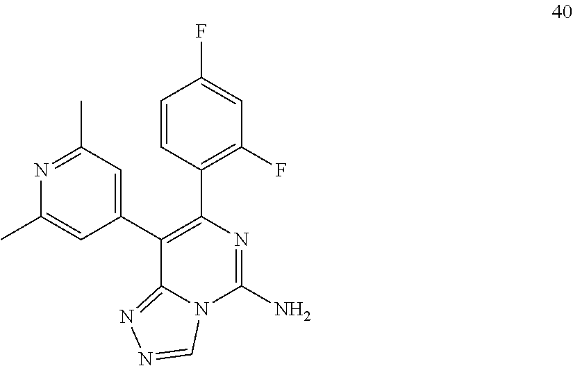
C12=NN=CN1C(N)=NC(C1=C(F)C=C(F)C=C1)=C2C1=CC(C)=NC(C)=C1
